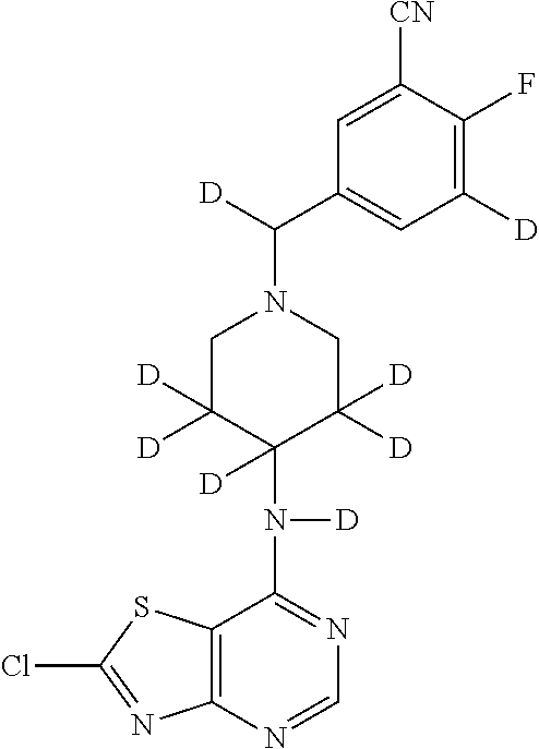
C12=C(N=CN=C1N([D])C1([D])C([D])([D])CN(C([D])C3=CC([D])=C(F)C([CN])=C3)CC1([D])[D])N=C(Cl)S2
